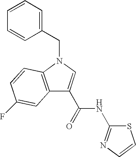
C12=C(N(CC3=CC=CC=C3)C=C1C(NC1=NC=CS1)=O)C=CC(F)=C2
